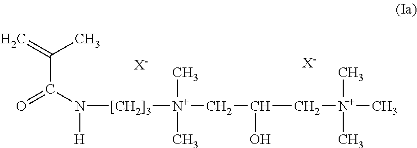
C(C(N([H])[[CH2]3][N+](C)(C)CC(C[N+](C)(C)C)O)=O)(=C)C.[X-].[X-]
